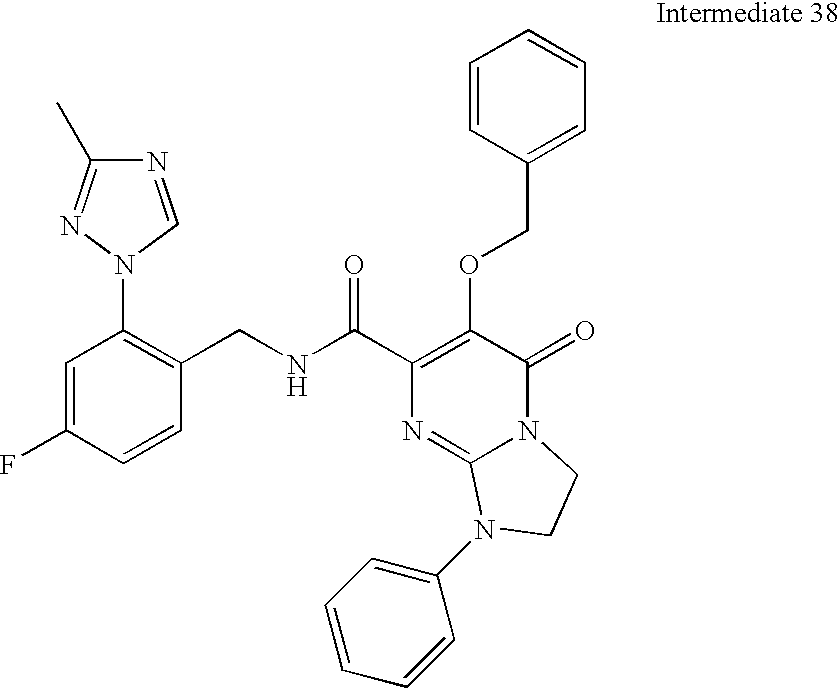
N(C(C1=C(OCC2=CC=CC=C2)C(=O)N2C(=N1)N(C1=CC=CC=C1)CC2)=O)CC1=C(N2C=NC(C)=N2)C=C(F)C=C1
